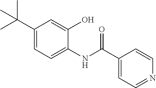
C1(C(C)(C)C)=CC=C(NC(C2=CC=NC=C2)=O)C(O)=C1
